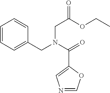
C1=CC=C(CN(C(=O)C2=CN=CO2)CC(OCC)=O)C=C1
